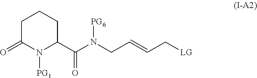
C1C(=O)N([PG1])C(C(N([PG6])CC=CC[LG])=O)CC1
